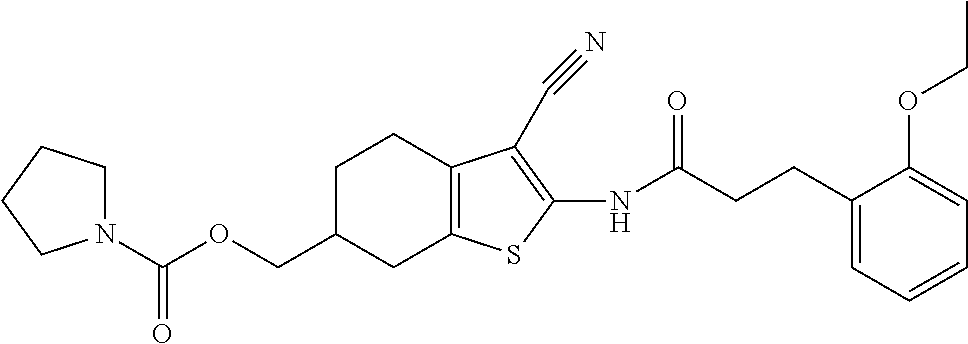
C(=O)(OCC1CC2=C(CC1)C(C#N)=C(NC(CCC1=CC=CC=C1OCC)=O)S2)N1CCCC1
